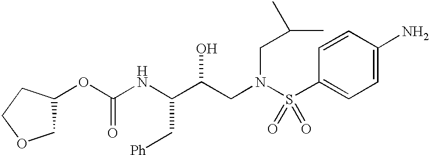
C1(OC(=O)NC(C[Ph])C(CN(S(C2=CC=C(N)C=C2)(=O)=O)CC(C)C)O)COCC1
